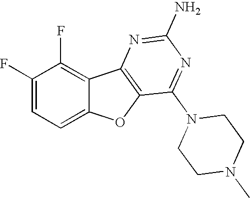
C12=CC=C(F)C(F)=C1C1=C(O2)C(N2CCN(C)CC2)=NC(N)=N1
